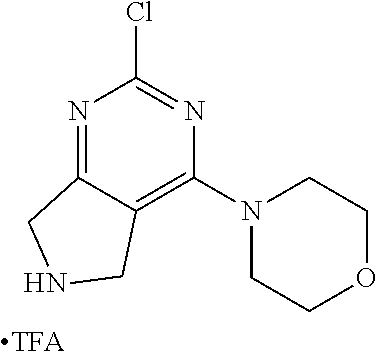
N1=C2C(=C(N3CCOCC3)N=C1Cl)CNC2.[TFA]
